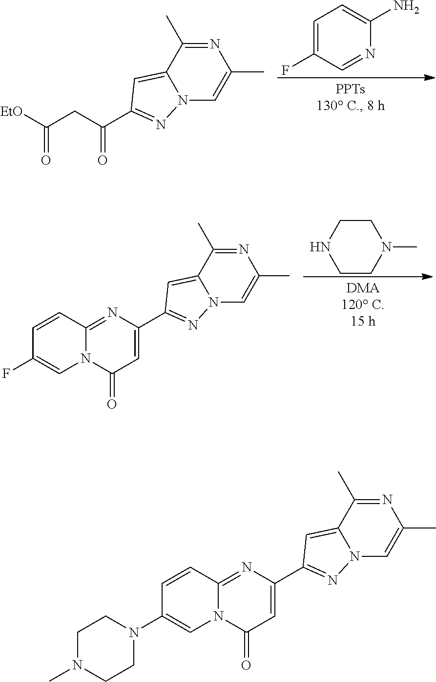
C1=C(F)C=NC(N)=C1.N12C=C(C)N=C(C)C1=CC(C(CC(=O)[EtO])=O)=N2.C1CN(C)CCN1.N12C=C(C)N=C(C)C1=CC(C1=CC(=O)N3C(=N1)C=CC(F)=C3)=N2.N12C=C(C)N=C(C)C1=CC(C1=CC(=O)N3C(=N1)C=CC(N1CCN(C)CC1)=C3)=N2
